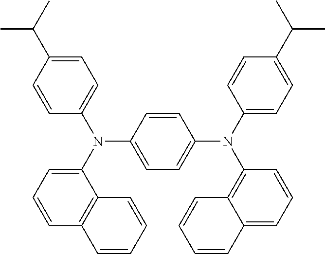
C1=C(C(C)C)C=CC(N(C2=CC=CC3=C2C=CC=C3)C2=CC=C(N(C3=CC=C(C(C)C)C=C3)C3=C4C(=CC=C3)C=CC=C4)C=C2)=C1
